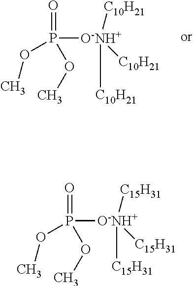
P([O-NH+]([C10H21])([C10H21])[C10H21])(=O)(OC)OC.P([O-NH+]([C15H31])([C15H31])[C15H31])(=O)(OC)OC
